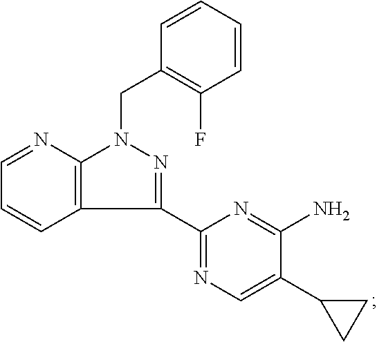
C1=NC2=C(C=C1)C(C1=NC=C(C3CC3)C(N)=N1)=NN2CC1=C(F)C=CC=C1
